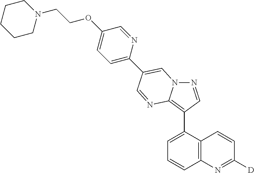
C1=C(C2=C3N(N=C2)C=C(C2=CC=C(OCCN4CCCCC4)C=N2)C=N3)C2=C(C=C1)N=C([D])C=C2
